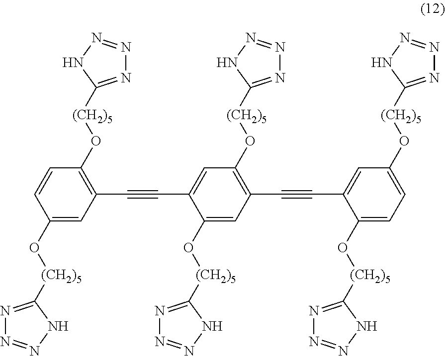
C1(O[(CH2)5]C2=NN=NN2)=CC(C#CC2=CC(O[(CH2)5]C3=NN=NN3)=C(C#CC3=CC(O[(CH2)5]C4=NN=NN4)=CC=C3O[(CH2)5]C3=NN=NN3)C=C2O[(CH2)5]C2=NN=NN2)=C(O[(CH2)5]C2=NN=NN2)C=C1
